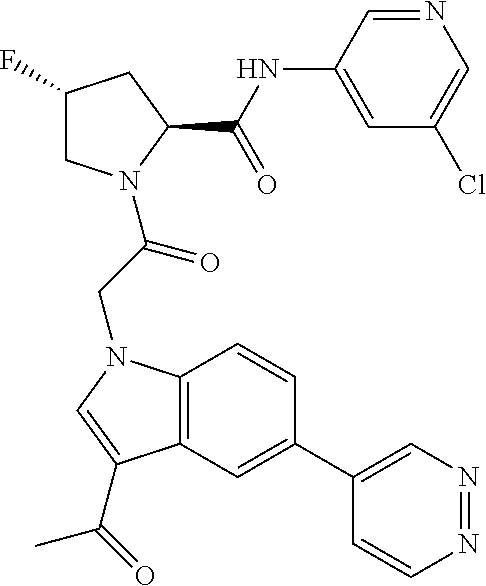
C1(F)CN(C(CN2C3=C(C=C(C4=CN=NC=C4)C=C3)C(C(C)=O)=C2)=O)C(C(NC2=CC(Cl)=CN=C2)=O)C1
